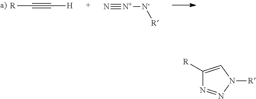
C(#C[H])[R].N#[N+][N-][R].C1([R])=CN([R])N=N1
